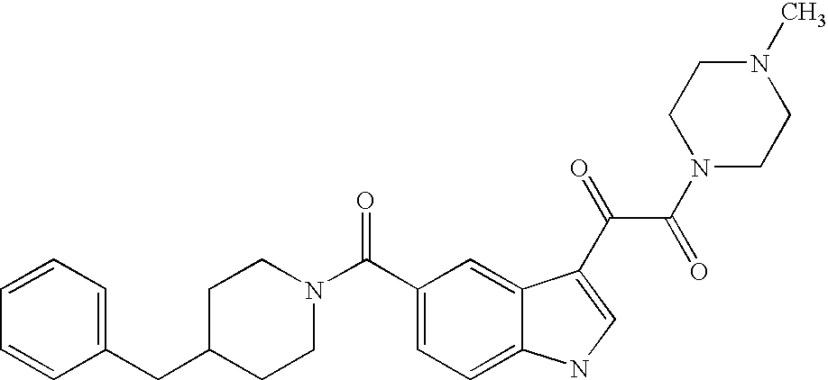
C1=CC=C(CC2CCN(C(C3=CC=C4C(=C3)C(C(C(=O)N3CCN(C)CC3)=O)=CN4)=O)CC2)C=C1
